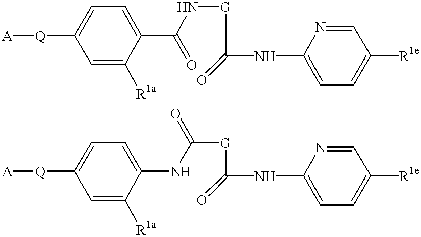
[A][Q]C1=CC=C(C(=O)N[G]C(NC2=CC=C([R1e])C=N2)=O)C([R1a])=C1.[A][Q]C1=CC=C(NC([G]C(NC2=CC=C([R1e])C=N2)=O)=O)C([R1a])=C1
